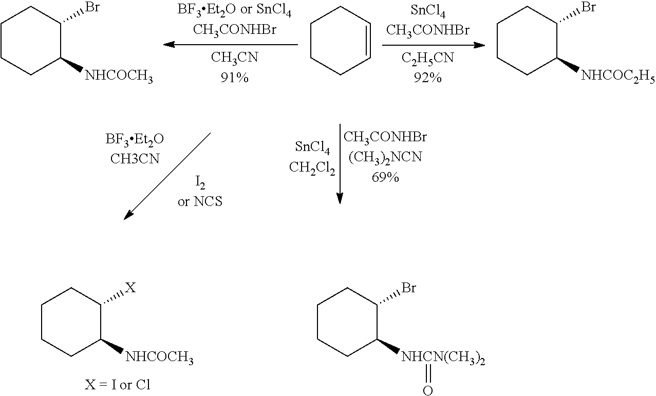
C1CCC([NHCOCH3])C(Br)C1.C1CCC=CC1.C1CCC([NHCOC2H5])C(Br)C1.C1CCC([NHCOCH3])C([X])C1.C1CCC([NHCN(CH3)2]=O)C(Br)C1
